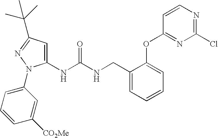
C1(NC(NCC2=CC=CC=C2OC2=NC(Cl)=NC=C2)=O)=CC(C(C)(C)C)=NN1C1=CC=CC([CO2Me])=C1
